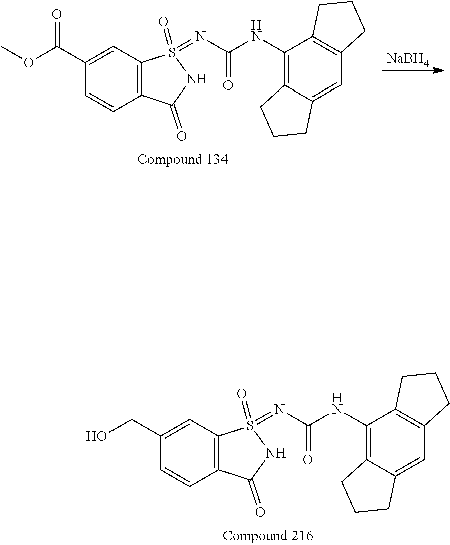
C1=C2C(=C(NC(N=S3(=O)C4=C(C=CC(CO)=C4)C(=O)N3)=O)C3=C1CCC3)CCC2.[NaBH4].C1=C2C(=C(NC(N=S3(=O)C4=C(C=CC(C(OC)=O)=C4)C(=O)N3)=O)C3=C1CCC3)CCC2
